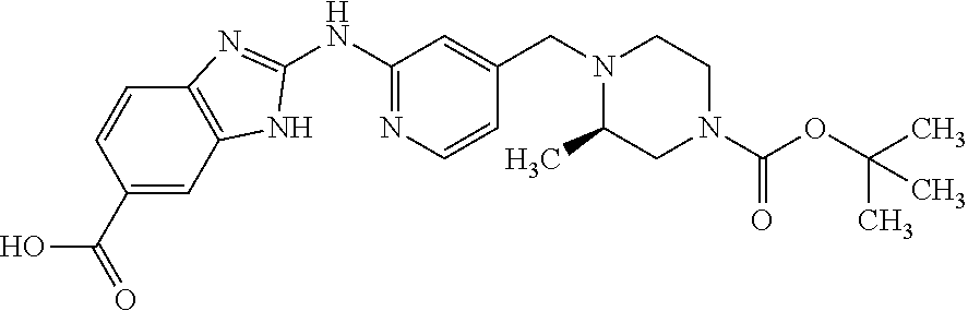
C1(NC2=NC=CC(CN3C(C)CN(C(OC(C)(C)C)=O)CC3)=C2)=NC2=C(N1)C=C(C(=O)O)C=C2
